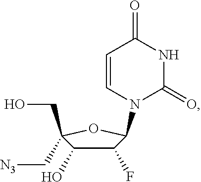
C1(F)C(O)C(CO)(C[N3])OC1N1C(=O)NC(=O)C=C1
